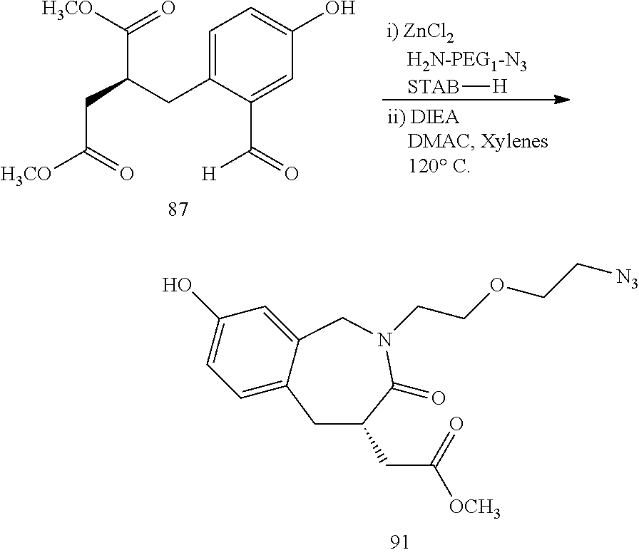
[STAB][H].C1=C(CC(CC([H3CO])=O)C([H3CO])=O)C(C(=O)[H])=CC(O)=C1.C1=C2C(=CC(O)=C1)CN(CCOCC[N3])C(=O)C(CC([OCH3])=O)C2
